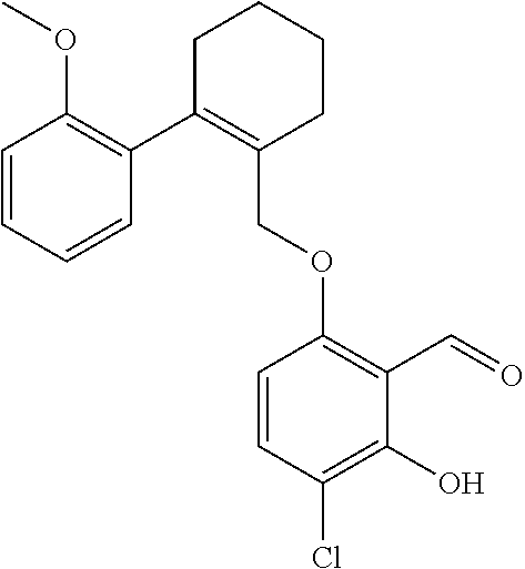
C1C(C2=C(OC)C=CC=C2)=C(COC2=C(C=O)C(O)=C(Cl)C=C2)CCC1
